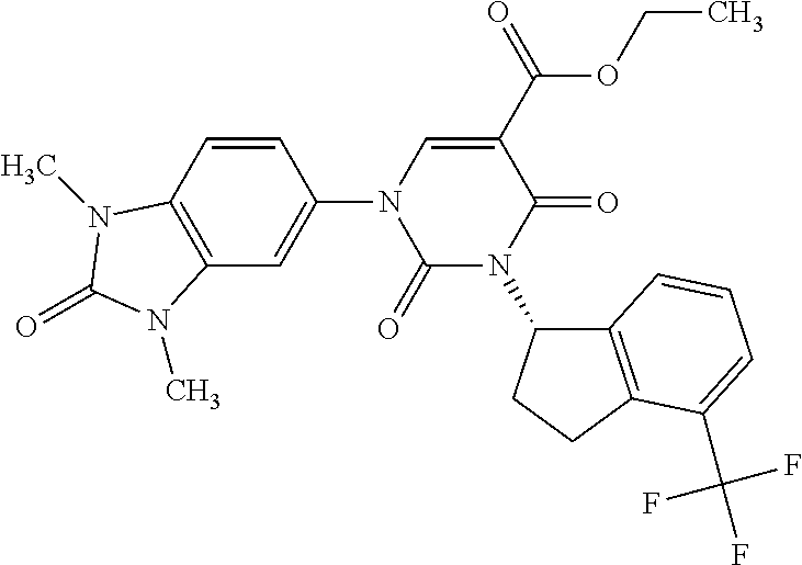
C1(=O)N(C2C3=C(CC2)C(C(F)(F)F)=CC=C3)C(=O)C(C(OCC)=O)=CN1C1=CC2=C(C=C1)N(C)C(=O)N2C
